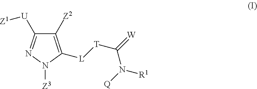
C1([Z2])=C([L][T]C(=[W])N([Q])[R1])N([Z3])N=C1[U][Z1]
